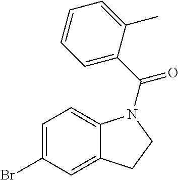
C1=C(Br)C=C2C(=C1)N(C(C1=CC=CC=C1C)=O)CC2
